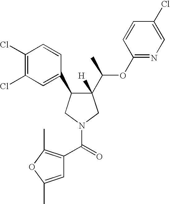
C1(Cl)=C(Cl)C=C(C2C(C(C)OC3=NC=C(Cl)C=C3)([H])CN(C(=O)C3=C(C)OC(C)=C3)C2)C=C1
